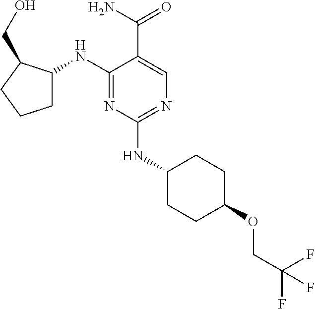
C1(NC2CCCC2CO)=NC(NC2CCC(OCC(F)(F)F)CC2)=NC=C1C(N)=O
